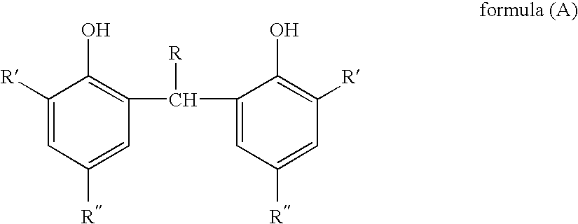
C1([R])=CC(C(C2=CC([R])=CC([R])=C2O)[R])=C(O)C([R])=C1
